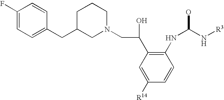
C1([R14])=CC(C(CN2CCCC(CC3=CC=C(F)C=C3)C2)O)=C(NC(N[R3])O)C=C1
